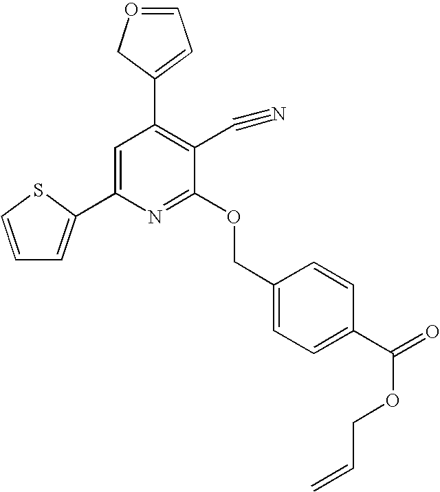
C1=C(C2=CC=CS2)N=C(OCC2=CC=C(C(=O)OCC=C)C=C2)C(C#N)=C1C1=CC=OC1
